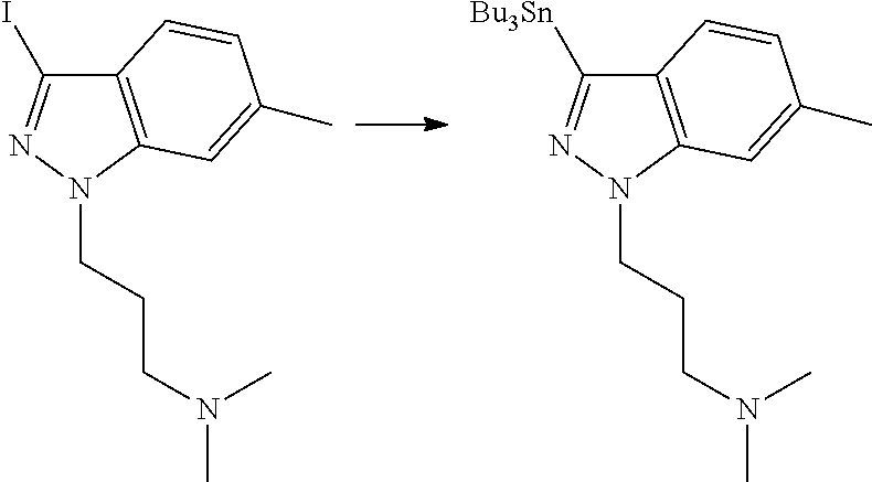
IC1=NN(CCCN(C)C)C2=C1C=CC(C)=C2.[Bu3Sn]C1=NN(CCCN(C)C)C2=C1C=CC(C)=C2
